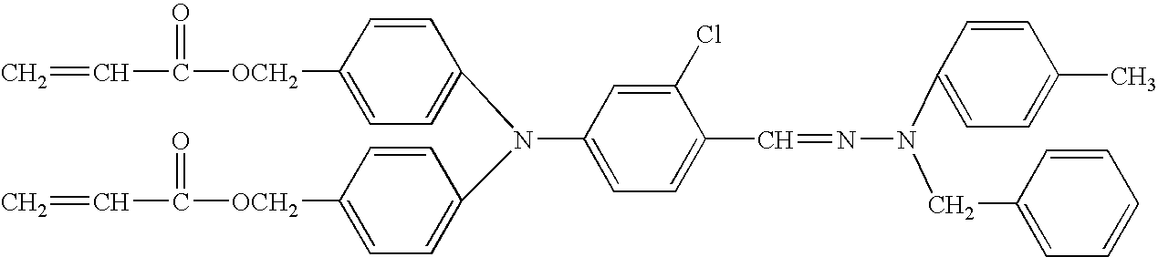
C=CC(=O)[OCH2]C1=CC=C(N(C2=CC=C([OCH2]C(C=C)=O)C=C2)C2=CC=C(C=NN(C3=CC=C(C)C=C3)CC3=CC=CC=C3)C(Cl)=C2)C=C1
